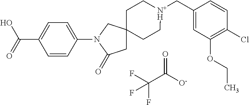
FC(C([O-])=O)(F)F.C1C[N+H](CC2=CC(OCC)=C(Cl)C=C2)CCC12CC(=O)N(C1=CC=C(C(O)=O)C=C1)C2
